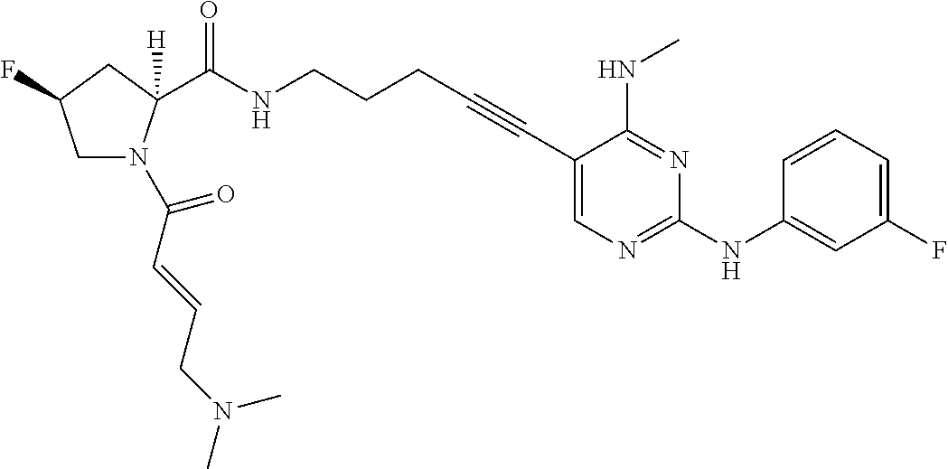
C1(C#CCCCNC(=O)C2([H])N(C(C=CCN(C)C)=O)CC(F)C2)=CN=C(NC2=CC(F)=CC=C2)N=C1NC
